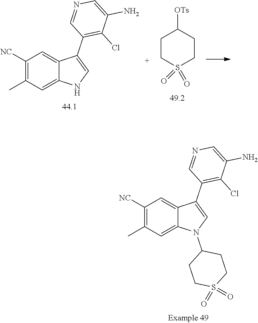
C1([NC])=C(C)C=C2C(=C1)C(C1=C(Cl)C(N)=CN=C1)=CN2.C1CS(=O)(=O)CCC1[OTs].C1([NC])=C(C)C=C2C(=C1)C(C1=C(Cl)C(N)=CN=C1)=CN2C1CCS(=O)(=O)CC1
